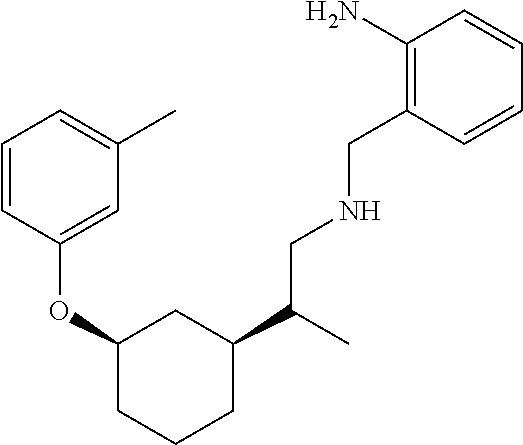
C1(C(CNCC2=C(N)C=CC=C2)C)CC(OC2=CC(C)=CC=C2)CCC1
